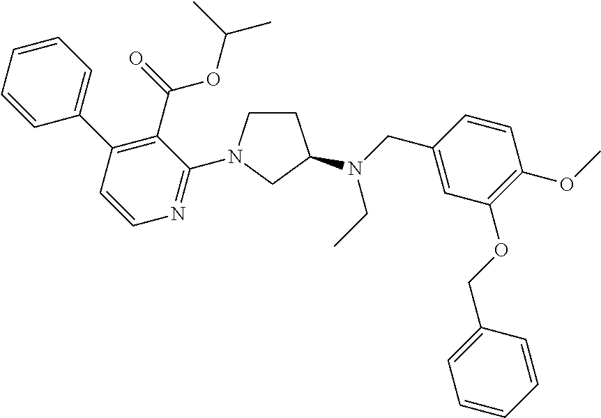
C1=CC=CC(C2=C(C(=O)OC(C)C)C(N3CCC(N(CC)CC4=CC(OCC5=CC=CC=C5)=C(OC)C=C4)C3)=NC=C2)=C1
